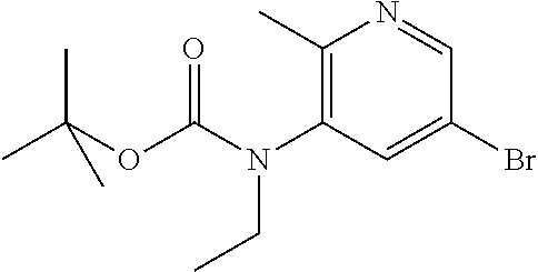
CC(OC(N(C1=C(C)N=CC(Br)=C1)CC)=O)(C)C
